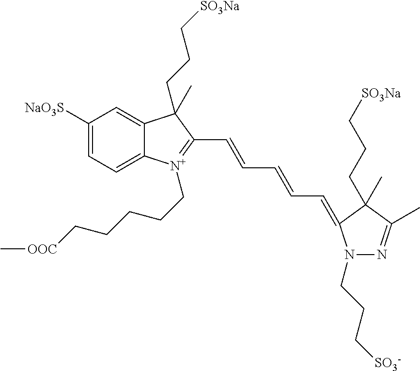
C1([NaO3S])=CC=C2C(=C1)C(C)(CCC[SO3Na])C(C=CC=CC=C1N(CCC[SO3-])N=C(C)C1(C)CCC[SO3Na])=[N+]2CCCCC[OOC]C
